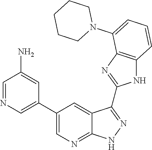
C1=NC=C(C2=CN=C3C(=C2)C(C2=NC4=C(N2)C=CC=C4N2CCCCC2)=NN3)C=C1N
